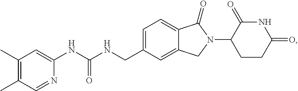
C1=C(CNC(NC2=CC(C)=C(C)C=N2)=O)C=C2C(=C1)C(=O)N(C1CCC(=O)NC1=O)C2
